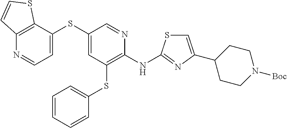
S(C1=CC(SC2=CC=CC=C2)=C(NC2=NC(C3CCN([Boc])CC3)=CS2)N=C1)C1=CC=NC2=C1SC=C2
